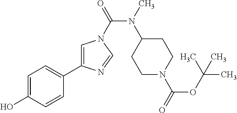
C1=C(O)C=CC(C2=CN(C(N(C3CCN(C(OC(C)(C)C)=O)CC3)C)=O)C=N2)=C1
